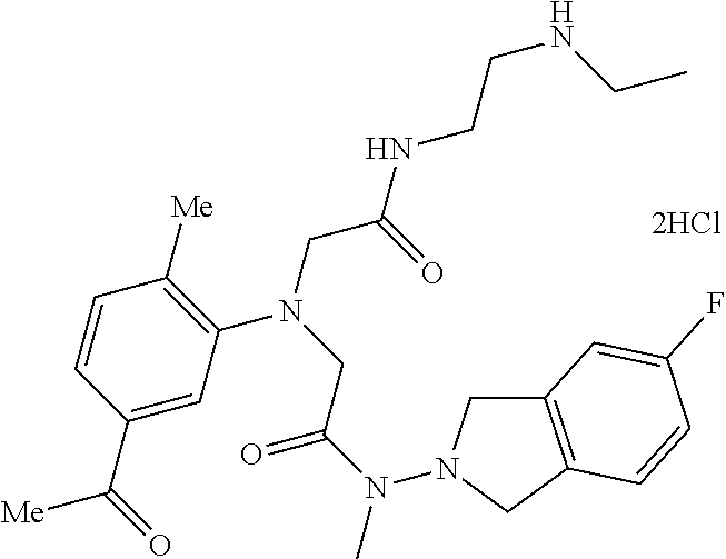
[2HCl].C1=C(C(=O)[Me])C=CC([Me])=C1N(CC(NCCNCC)=O)CC(N(C)N1CC2=C(C1)C=CC(F)=C2)=O
